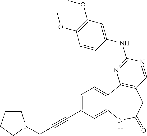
C1=C(C#CCN2CCCC2)C=C2C(=C1)C1=C(CC(=O)N2)C=NC(NC2=CC(OC)=C(OC)C=C2)=N1
